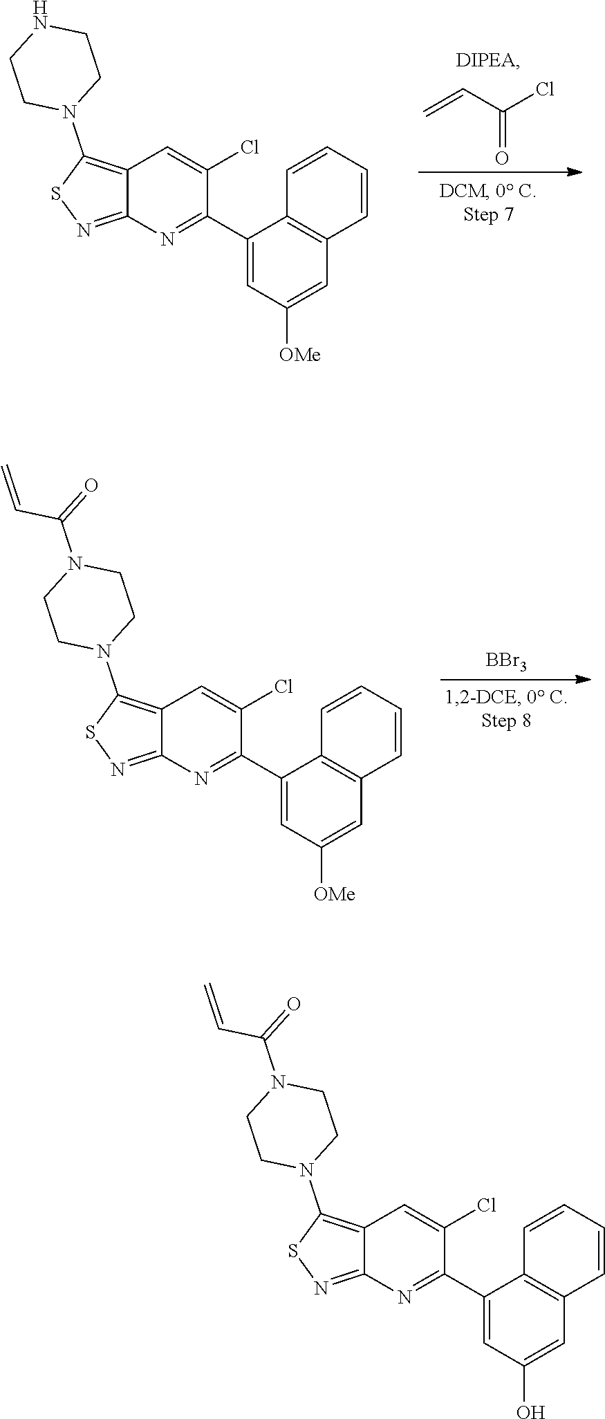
C12=C(N3CCNCC3)SN=C1N=C(C1=CC([OMe])=CC3=C1C=CC=C3)C(Cl)=C2.C=CC(Cl)=O.C12=C(N3CCN(C(=O)C=C)CC3)SN=C1N=C(C1=CC([OMe])=CC3=C1C=CC=C3)C(Cl)=C2.[BBr3].C12=C(N3CCN(C(=O)C=C)CC3)SN=C1N=C(C1=CC(O)=CC3=C1C=CC=C3)C(Cl)=C2
